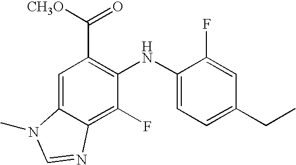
C1=C2C(=C(F)C(NC3=CC=C(CC)C=C3F)=C1C([CH3O])=O)N=CN2C
